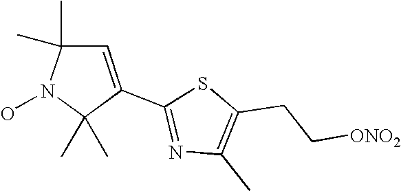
C1(C2=NC(C)=C(CC[ONO2])S2)=CC(C)(C)N(O)C1(C)C
